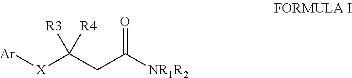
[Ar][X]C(CC([NR1R2])=O)([R3])[R4]
